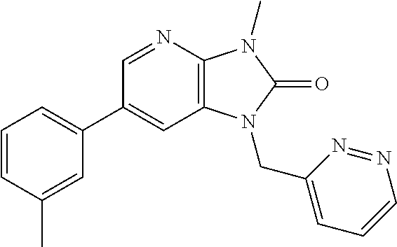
C1(C2=CC=CC(C)=C2)=CC2=C(N=C1)N(C)C(=O)N2CC1=CC=CN=N1
